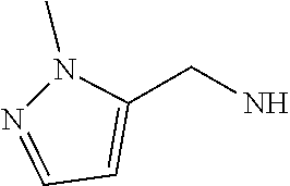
C1=C(CN)N(C)N=C1
